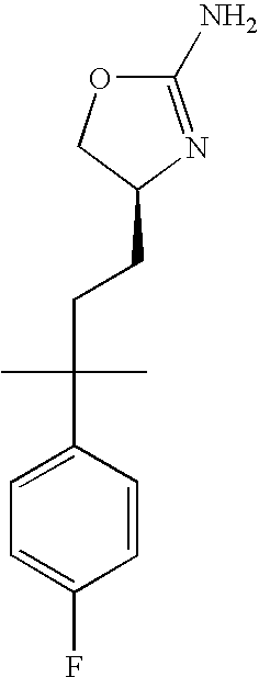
C1(N)=NC(CCC(C)(C2=CC=C(F)C=C2)C)CO1
